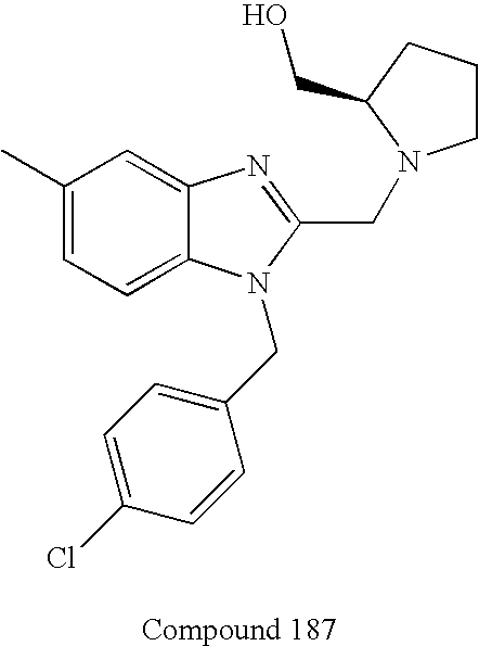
C1(C)=CC=C2C(=C1)N=C(CN1CCCC1CO)N2CC1=CC=C(Cl)C=C1
